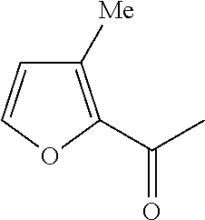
C1([Me])=C(C(=O)C)OC=C1
